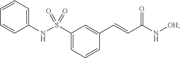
C1=CC=CC=C1NS(C1=CC=CC(C=CC(N[OH])=O)=C1)(=O)=O
